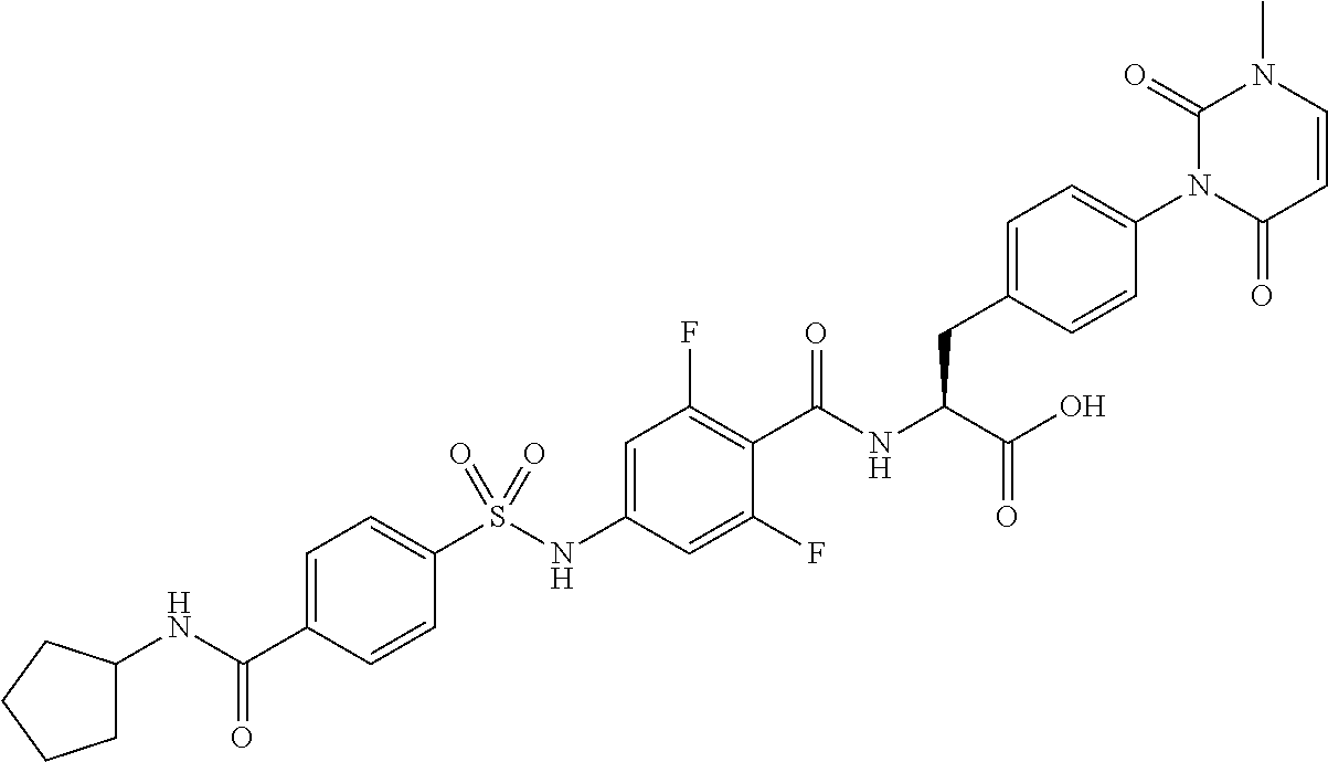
C1=CC(=O)N(C2=CC=C(CC(C(=O)O)NC(=O)C3=C(F)C=C(NS(C4=CC=C(C(NC5CCCC5)=O)C=C4)(=O)=O)C=C3F)C=C2)C(=O)N1C
